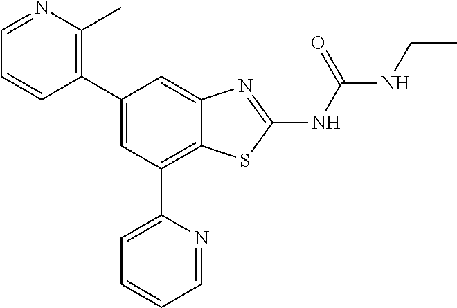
C1=NC(C)=C(C2=CC(C3=CC=CC=N3)=C3C(=C2)N=C(NC(NCC)=O)S3)C=C1
